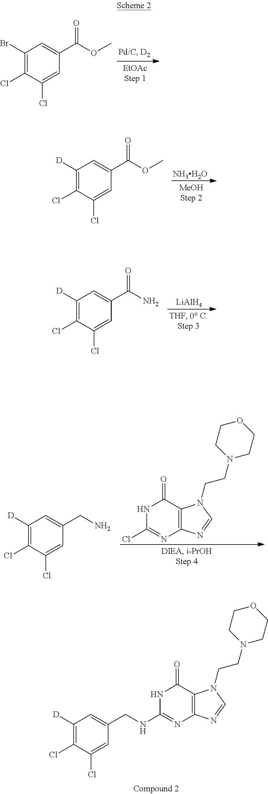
C1([D])=C(Cl)C(Cl)=CC(C(OC)=O)=C1.[NH3H2O].C1([D])=C(Cl)C(Cl)=CC(C(=O)N)=C1.[LiAlH4].C1([D])=C(Cl)C(Cl)=CC(CN)=C1.N1C(Cl)=NC2=C(C1=O)N(CCN1CCOCC1)C=N2.C1([D])=C(Cl)C(Cl)=CC(CNC2=NC3=C(C(=O)N2)N(CCN2CCOCC2)C=N3)=C1.C1(Br)=C(Cl)C(Cl)=CC(C(OC)=O)=C1
